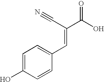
C1=C(O)C=CC(C=C(C(O)=O)C#N)=C1
